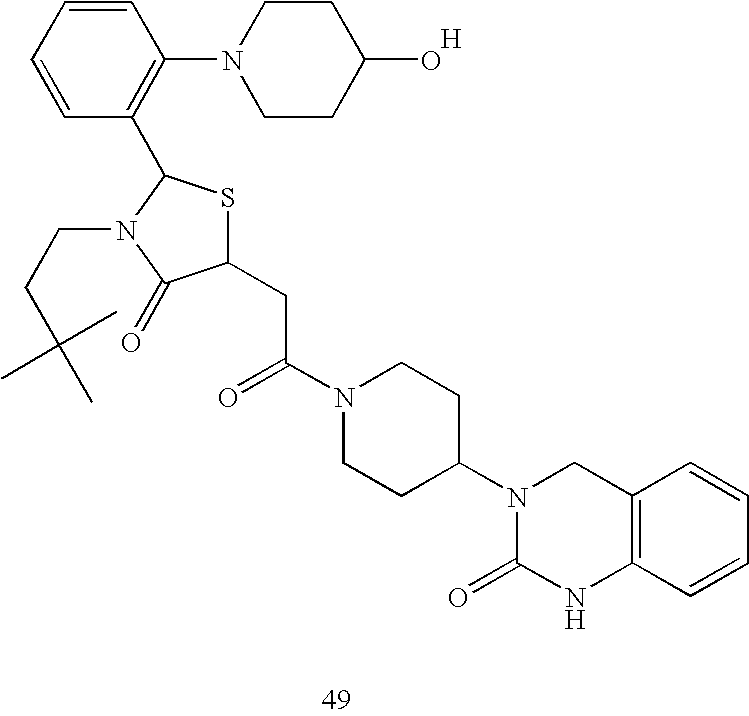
C1(CC(N2CCC(N3C(=O)NC4=C(C3)C=CC=C4)CC2)=O)SC(C2=C(N3CCC(O)CC3)C=CC=C2)N(CCC(C)(C)C)C1=O.[H]
